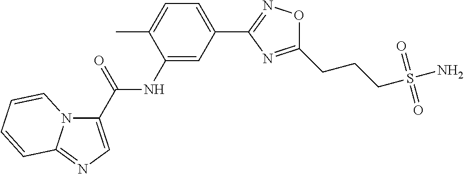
C1(NC(C2=CN=C3N2C=CC=C3)=O)=CC(C2=NOC(CCCS(N)(=O)=O)=N2)=CC=C1C
